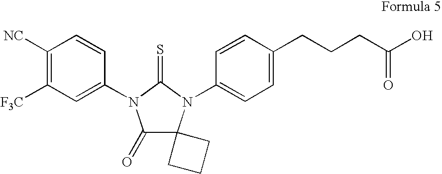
C1([NC])=C([F3C])C=C(N2C(=O)C3(N(C4=CC=C(CCCC(O)=O)C=C4)C2=S)CCC3)C=C1
